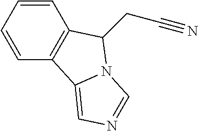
C1=CC=CC2=C1C(CC#N)N1C2=CN=C1
